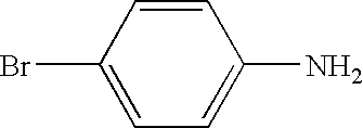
C1=C(Br)C=CC(N)=C1
